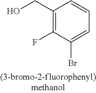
C1(CO)=C(F)C(Br)=CC=C1
